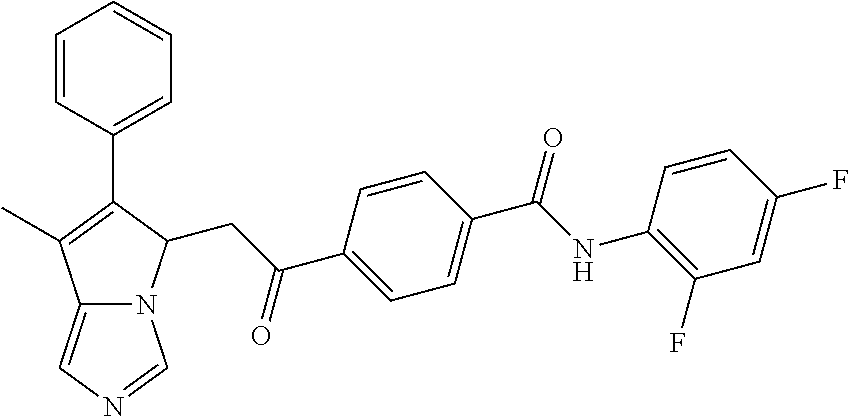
C1=CC(C(NC2=C(F)C=C(F)C=C2)=O)=CC=C1C(CC1N2C(=CN=C2)C(C)=C1C1=CC=CC=C1)=O
